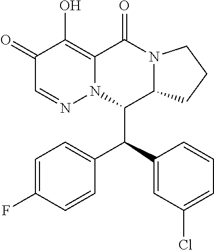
C1(=O)C=NN2C(=C1O)C(=O)N1C(C2C(C2=CC(Cl)=CC=C2)C2=CC=C(F)C=C2)CCC1
